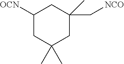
C1C(C)(C)CC(C)(C[NCO])CC1[OCN]
